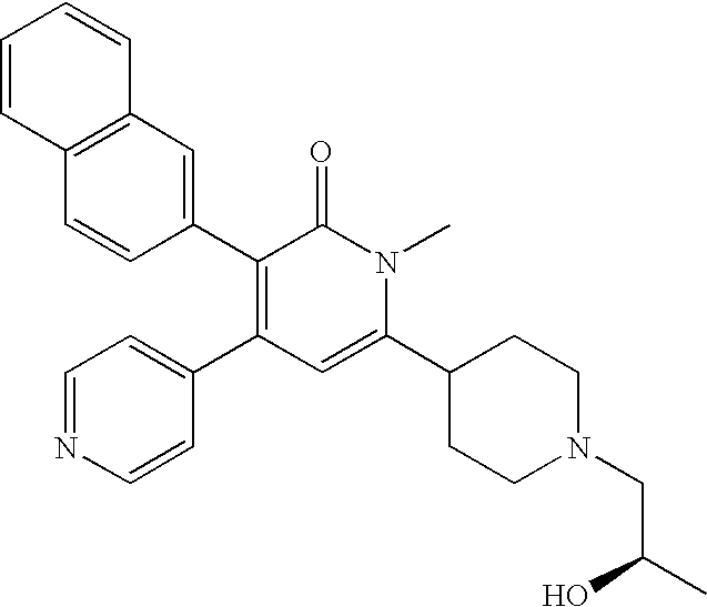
C12=C(C=C(C3=C(C4=CC=NC=C4)C=C(C4CCN(CC(O)C)CC4)N(C)C3=O)C=C1)C=CC=C2
